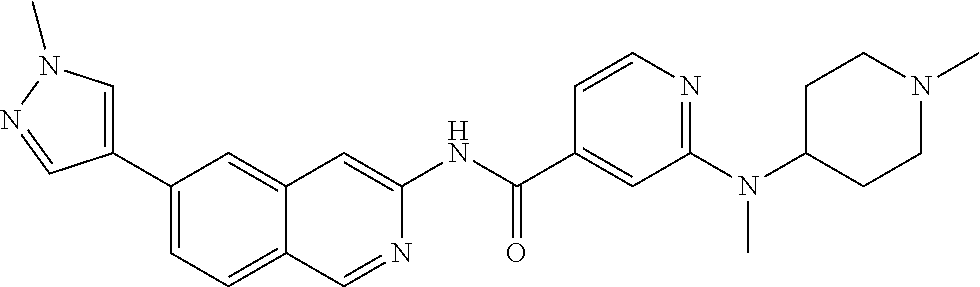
C1(C(=O)NC2=CC3=CC(C4=CN(C)N=C4)=CC=C3C=N2)=CC(N(C)C2CCN(C)CC2)=NC=C1
